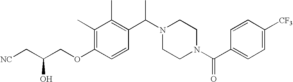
C(COC1=C(C)C(C)=C(C(N2CCN(C(C3=CC=C([CF3])C=C3)=O)CC2)C)C=C1)(C[NC])O
